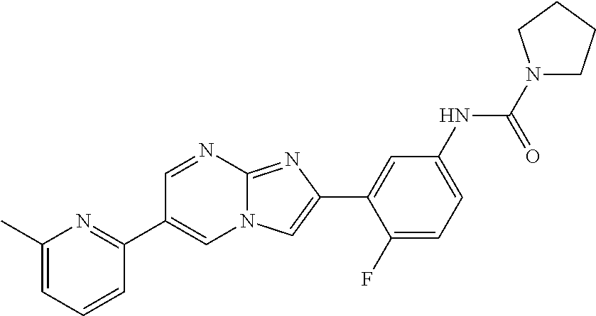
C1=NC2=NC(C3=CC(NC(N4CCCC4)=O)=CC=C3F)=CN2C=C1C1=NC(C)=CC=C1
